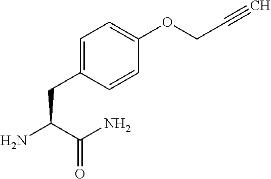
C1=C(CC(N)C(N)=O)C=CC(OCC#C)=C1
